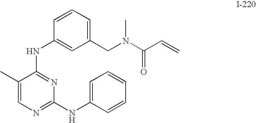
C1(CN(C)C(C=C)=O)=CC=CC(NC2=NC(NC3=CC=CC=C3)=NC=C2C)=C1
